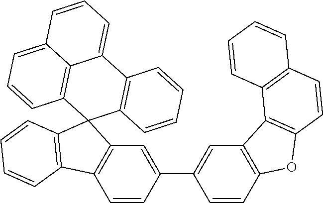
C1=CC2=C(C=C1C1=CC3=C(C=C1)OC1=C3C3=C(C=C1)C=CC=C3)C1(C3=C2C=CC=C3)C2=C(C3=CC=CC4=CC=CC1=C34)C=CC=C2
